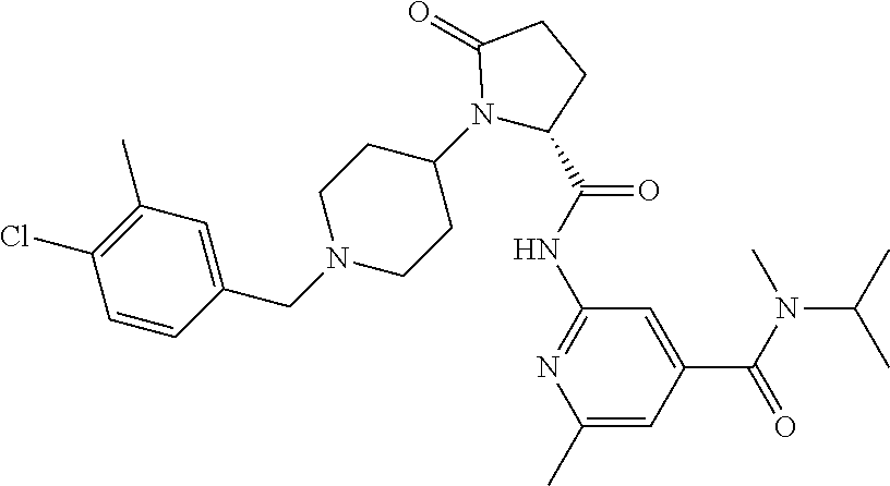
C1(C)=CC(C(N(C(C)C)C)=O)=CC(NC(C2N(C3CCN(CC4=CC(C)=C(Cl)C=C4)CC3)C(=O)CC2)=O)=N1
